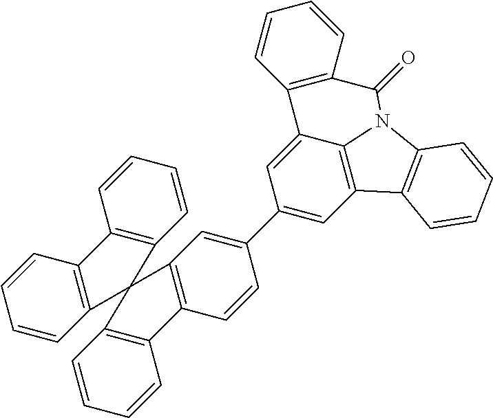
C1(C2=CC3=C(C=C2)C2=C(C=CC=C2)C32C3=C(C=CC=C3)C3=C2C=CC=C3)=CC2=C3C(=C1)C1=C(C=CC=C1)C(=O)N3C1=C2C=CC=C1
